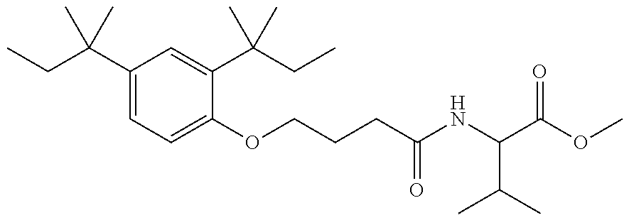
CCC(C1=CC=C(OCCCC(=O)NC(C(C)C)C(=O)OC)C(C(CC)(C)C)=C1)(C)C
